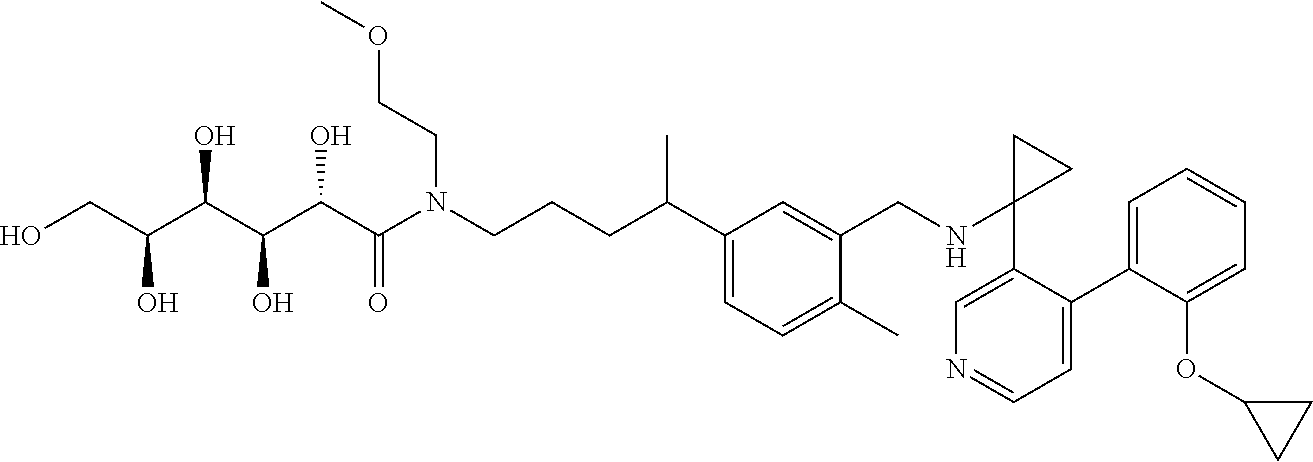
C(CCCN(C(C(C(C(C(CO)O)O)O)O)=O)CCOC)(C1=CC=C(C)C(CNC2(C3=CN=CC=C3C3=CC=CC=C3OC3CC3)CC2)=C1)C
